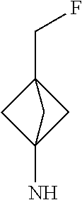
C12(N)CC(CF)(C1)C2
